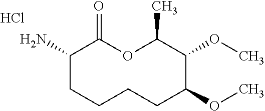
C1(N)CCCCC(OC)C(OC)C(C)OC1=O.Cl
